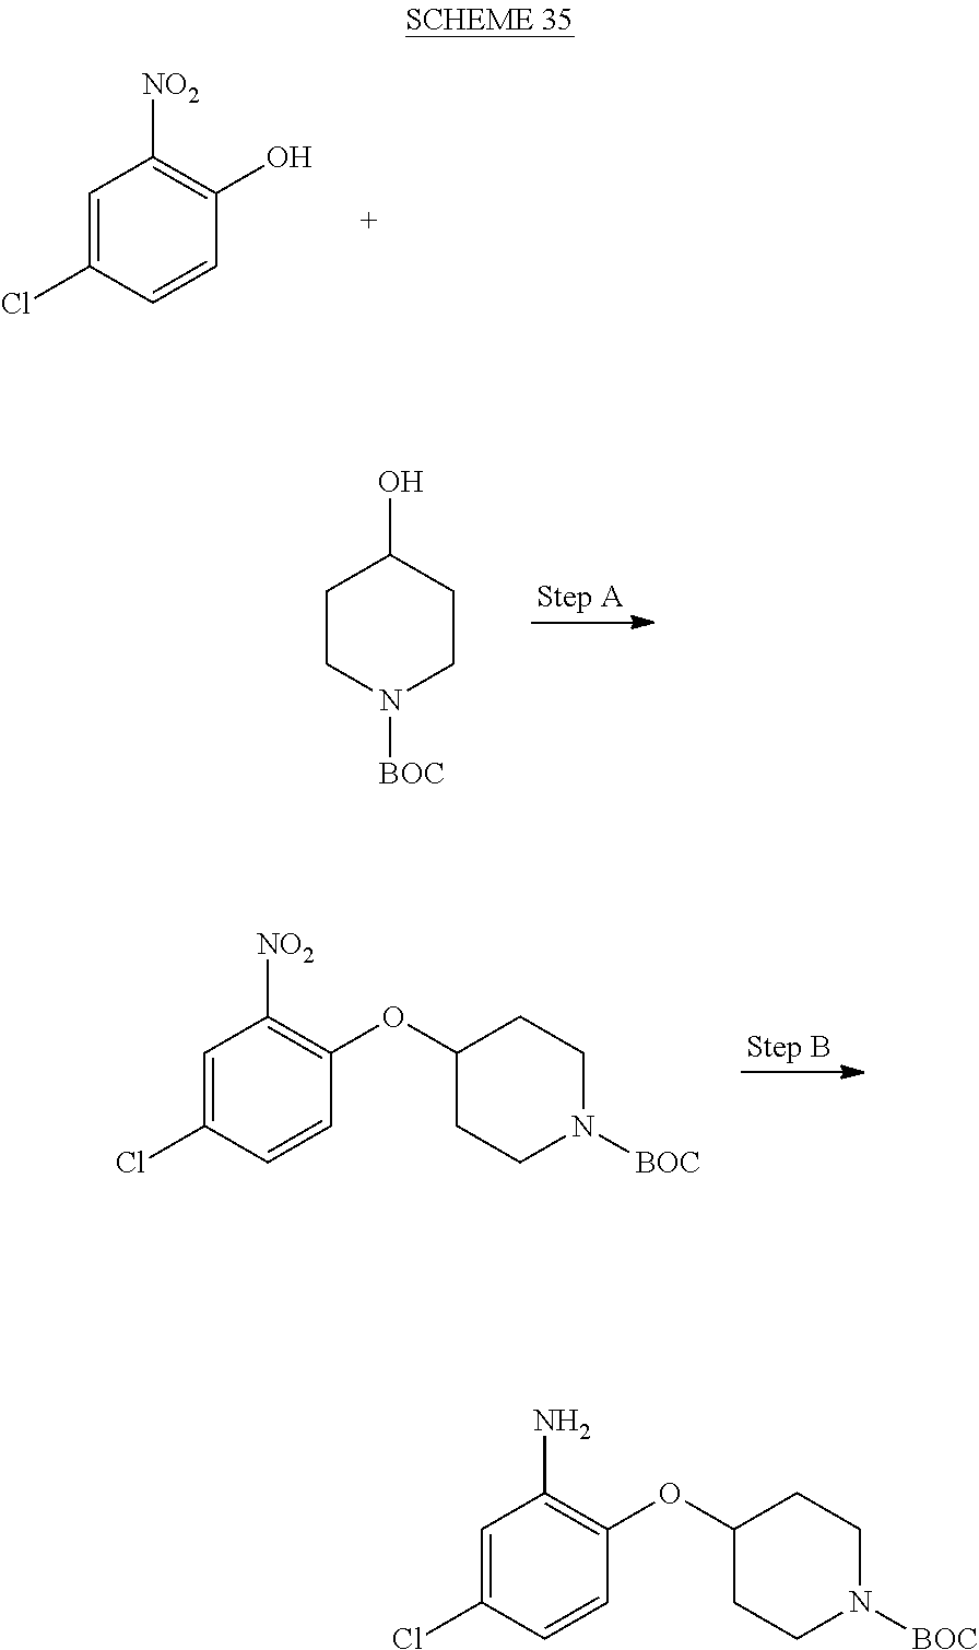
C1=C(Cl)C=CC(O)=C1[NO2].C1CN([BOC])CCC1O.C1=C(Cl)C=CC(OC2CCN([BOC])CC2)=C1[NO2].C1=C(Cl)C=CC(OC2CCN([BOC])CC2)=C1N
